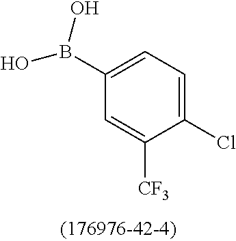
C1(B(O)O)=CC=C(Cl)C([CF3])=C1
